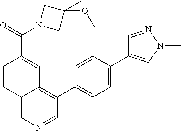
C1(C2=CC=C(C3=CN(C)N=C3)C=C2)=C2C(=CN=C1)C=CC(C(N1CC(C)(OC)C1)=O)=C2
